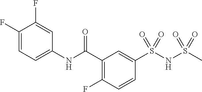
C1(F)=CC=C(NC(C2=C(F)C=CC(S(NS(C)(=O)=O)(=O)=O)=C2)=O)C=C1F
